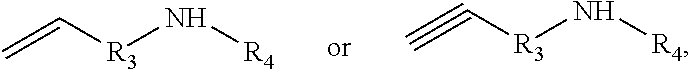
C=C[R3]N[R4].C#C[R3]N[R4]
